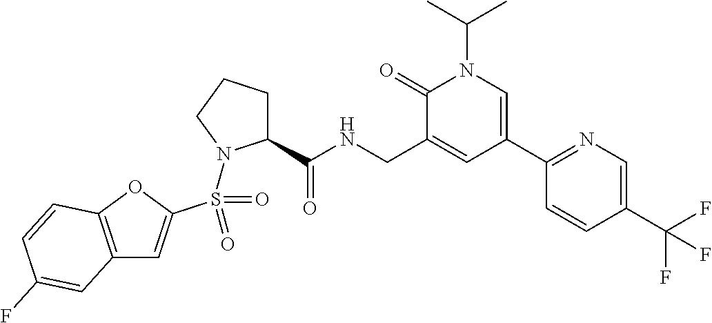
C12=C(OC(S(=O)(N3C(C(NCC4=CC(C5=NC=C(C(F)(F)F)C=C5)=CN(C(C)C)C4=O)=O)CCC3)=O)=C1)C=CC(F)=C2
